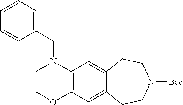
C12=C(C=C3C(=C1)CCN([Boc])CC3)OCCN2CC1=CC=CC=C1
